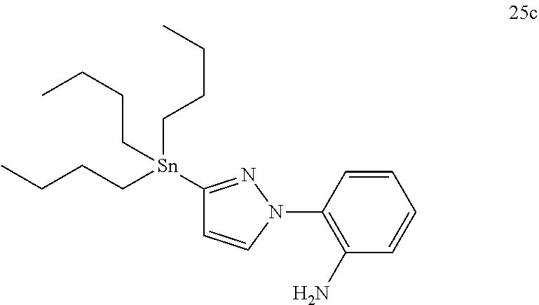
C1(N)=C(N2C=CC([Sn](CCCC)(CCCC)CCCC)=N2)C=CC=C1
